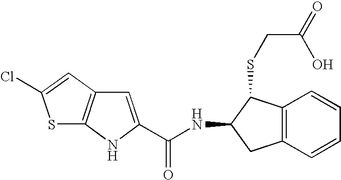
S1C2=C(C=C1Cl)C=C(C(NC1CC3=C(C1SCC(=O)O)C=CC=C3)=O)N2
